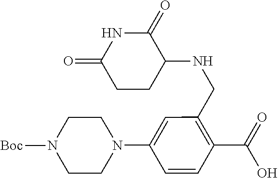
C1=C(N2CCN([Boc])CC2)C=CC(C(O)=O)=C1CNC1C(=O)NC(=O)CC1
